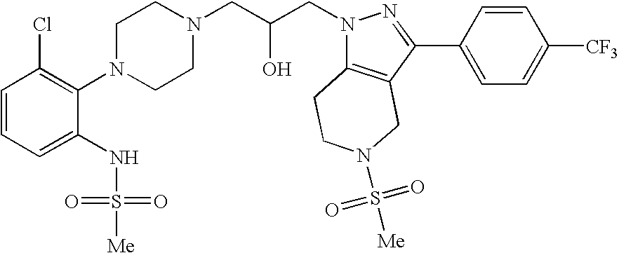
C1=CC=C(NS(=O)(=O)[Me])C(N2CCN(CC(CN3C4=C(C(C5=CC=C([CF3])C=C5)=N3)CN(S([Me])(=O)=O)CC4)O)CC2)=C1Cl
